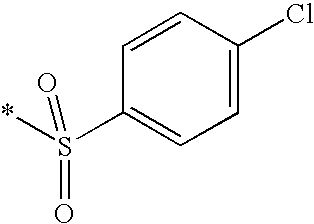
C1=CC(Cl)=CC=C1S(*)(=O)=O
